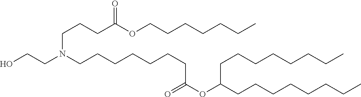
C(CCCC)CCOC(CCCN(CCCCCCCC(=O)OC(CCCCCCCC)CCCCCCCC)CCO)=O
